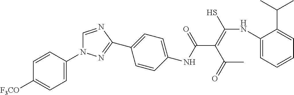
C1=C(N2C=NC(C3=CC=C(NC(C(=C(NC4=CC=CC=C4C(C)C)S)C(C)=O)=O)C=C3)=N2)C=CC([F3CO])=C1
